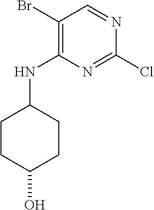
N(C1=C(Br)C=NC(Cl)=N1)C1CCC(O)CC1
